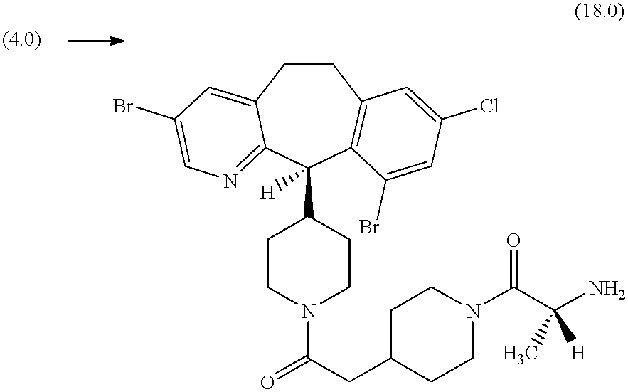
C1CC2=CC(Br)=CN=C2C(C2CCN(C(=O)CC3CCN(C(C(N)(C)[H])=O)CC3)CC2)([H])C2=C1C=C(Cl)C=C2Br
